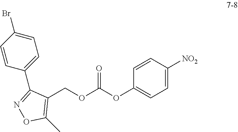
C1(COC(OC2=CC=C([NO2])C=C2)=O)=C(C)ON=C1C1=CC=C(Br)C=C1
